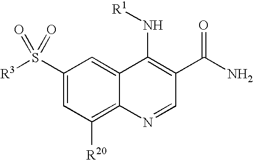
[R1]NC1=C(C(N)=O)C=NC2=C([R20])C=C(S([R3])(=O)=O)C=C12
